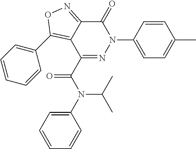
C1(C2=C3C(=NO2)C(=O)N(C2=CC=C(C)C=C2)N=C3C(=O)N(C(C)C)C2=CC=CC=C2)=CC=CC=C1
